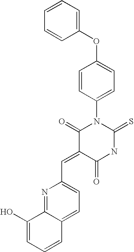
C1(OC2=CC=CC=C2)=CC=C(N2C(=O)C(=CC3=CC=C4C(=N3)C(O)=CC=C4)C(=O)NC2=S)C=C1
